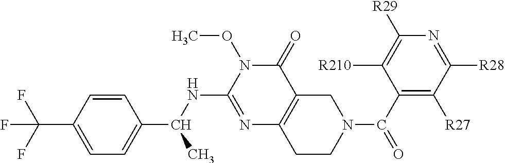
C1=C(C(F)(F)F)C=CC(C(NC2=NC3=C(C(=O)N2OC)CN(C(C2=C([R27])C([R28])=NC([R29])=C2[R210])=O)CC3)C)=C1
